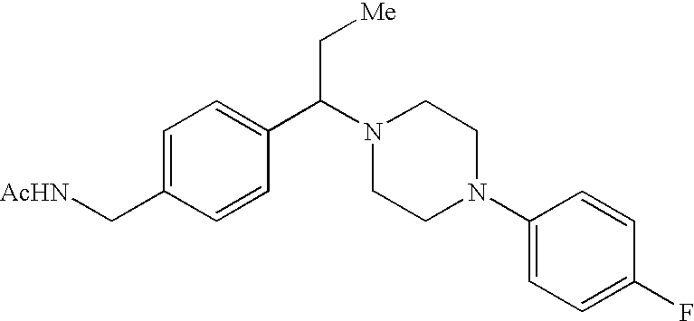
C1=C(C[AcHN])C=CC(C(N2CCN(C3=CC=C(F)C=C3)CC2)C[Me])=C1
